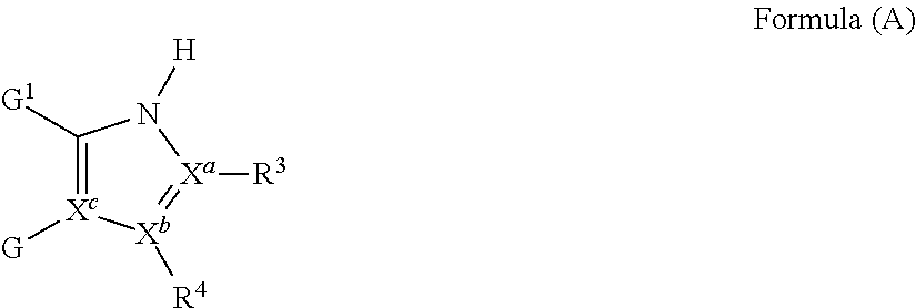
C1([G1])=[Xc]([G])[Xb]([R4])=[Xa]([R3])N1[H]
